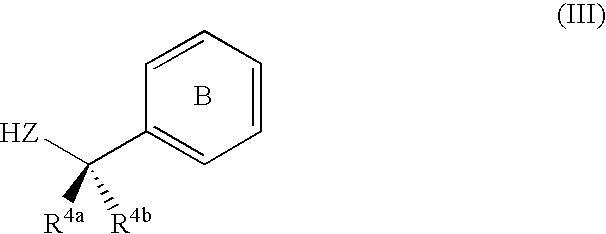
C1=CC(C([HZ])([R4b])[R4a])=CC=C1.B
